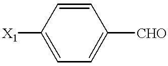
C1([X1])=CC=C([CHO])C=C1
